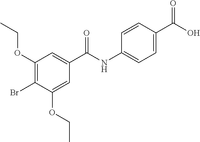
C1(OCC)=C(Br)C(OCC)=CC(C(NC2=CC=C(C(O)=O)C=C2)=O)=C1
